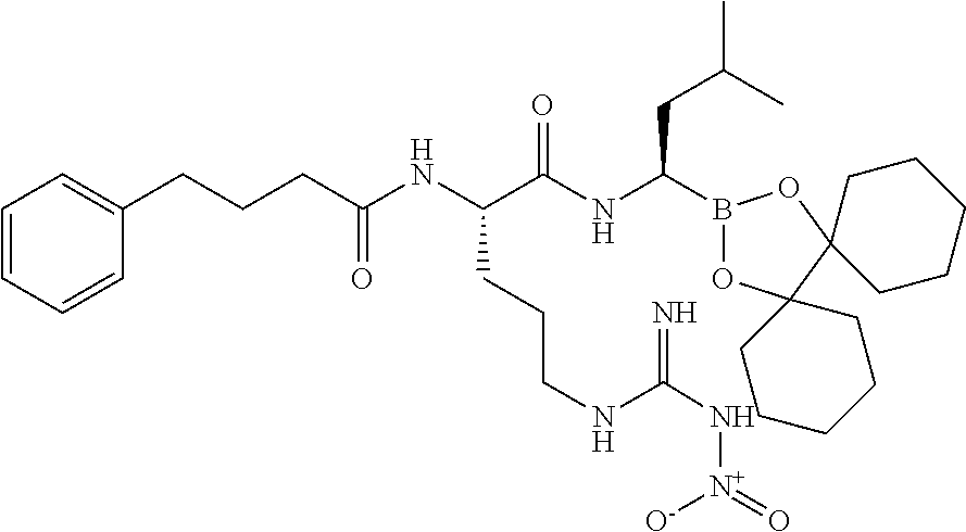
C(CC(NC(C(NC(B1OC2(C3(O1)CCCCC3)CCCCC2)CC(C)C)=O)CCCNC(N[N+](=O)[O-])=N)=O)CC1=CC=CC=C1
